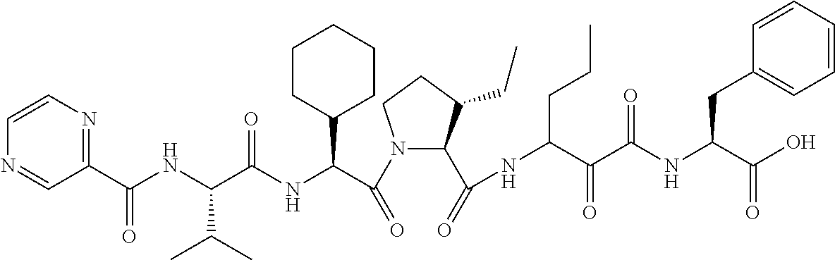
N1(C(C(NC(C(NC(C2=NC=CN=C2)=O)C(C)C)=O)C2CCCCC2)=O)C(C(=O)NC(CCC)C(=O)C(=O)NC(CC2=CC=CC=C2)C(=O)O)C(CC)CC1
